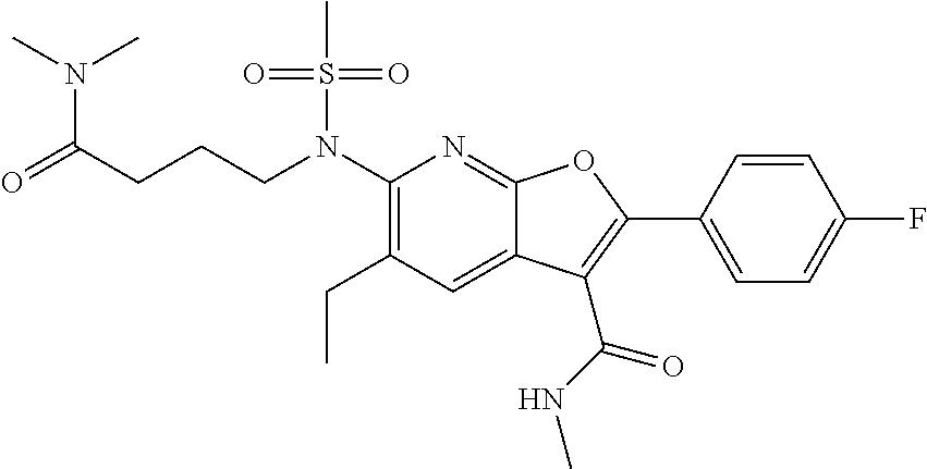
C1(N(CCCC(=O)N(C)C)S(C)(=O)=O)=C(CC)C=C2C(=N1)OC(C1=CC=C(F)C=C1)=C2C(NC)=O
